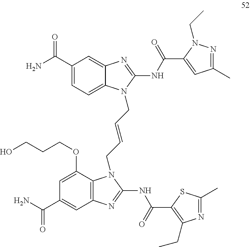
C12=C(C(OCCCO)=CC(C(N)=O)=C1)N(CC=CCN1C3=CC=C(C(N)=O)C=C3N=C1NC(C1=CC(C)=NN1CC)=O)C(NC(C1=C(CC)N=C(C)S1)=O)=N2
